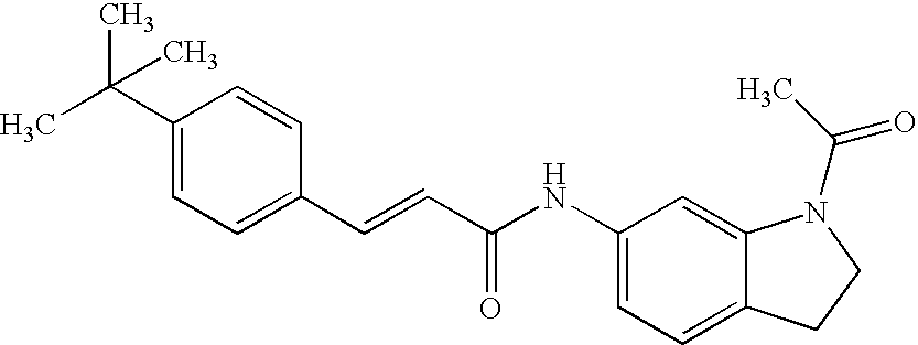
C(=CC(=O)NC1=CC=C2C(=C1)N(C(C)=O)CC2)C1=CC=C(C(C)(C)C)C=C1
